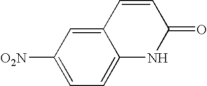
C12=CC([O2N])=CC=C1NC(=O)C=C2
